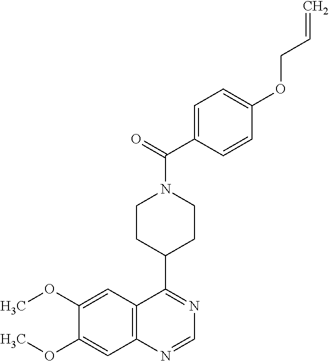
N1=C(C2CCN(C(C3=CC=C(OCC=C)C=C3)=O)CC2)C2=C(N=C1)C=C(OC)C(OC)=C2
